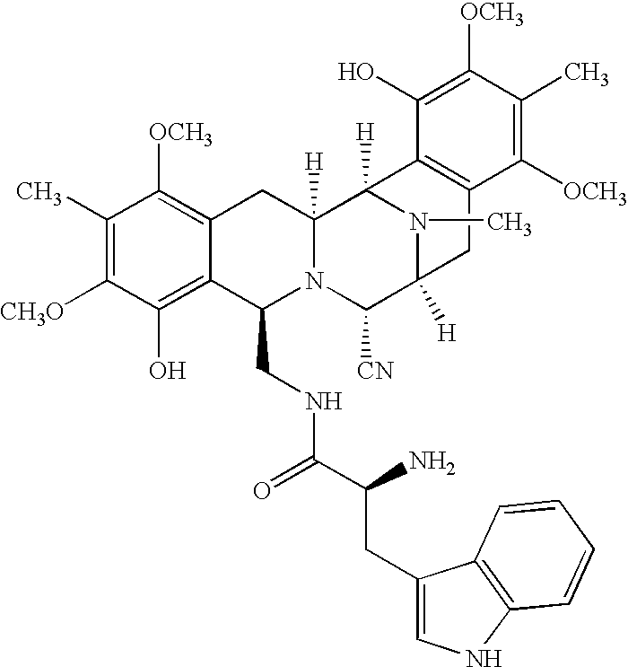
C1(C)=C([CH3O])C(O)=C2C(=C1[OCH3])CC1([H])N(C2CNC(=O)C(N)CC2=CNC3=C2C=CC=C3)C([CN])C2([H])N(C)C1([H])C1=C(C2)C([OCH3])=C(C)C([OCH3])=C1O
